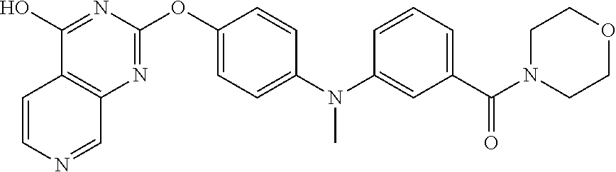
C12=C(N=C(OC3=CC=C(N(C4=CC(C(N5CCOCC5)=O)=CC=C4)C)C=C3)N=C1O)C=NC=C2
